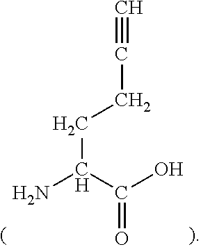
NC(C(O)=O)CCC#C
